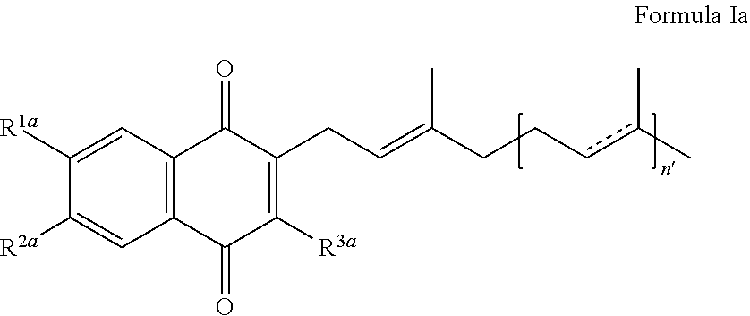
C1([R2a])=CC2=C(C=C1[R1a])C(=O)C(CC=C(CCcc(C)C)C)=C([R3a])C2=O
